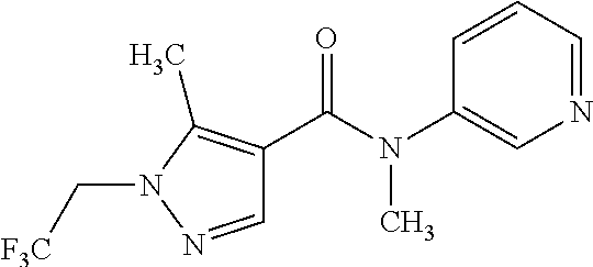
N1=CC=CC(N(C(C2=C(C)N(C[F3C])N=C2)=O)C)=C1
